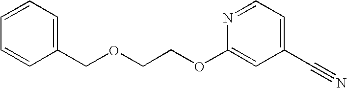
C1(C#N)=CC=NC(OCCOCC2=CC=CC=C2)=C1
